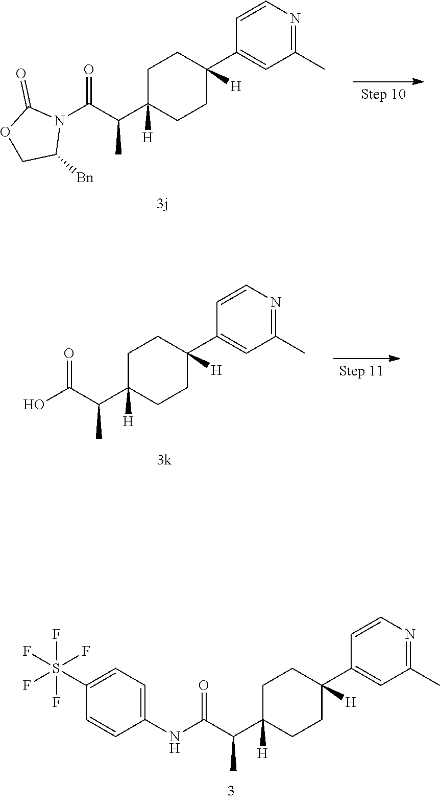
C1=CN=C(C)C=C1C1([H])CCC(C(C(N2C(=O)OCC2[Bn])=O)C)([H])CC1.C1(S(F)(F)(F)(F)F)=CC=C(NC(C(C2([H])CCC(C3=CC(C)=NC=C3)([H])CC2)C)=O)C=C1.C1=CN=C(C)C=C1C1([H])CCC(C(C(O)=O)C)([H])CC1
